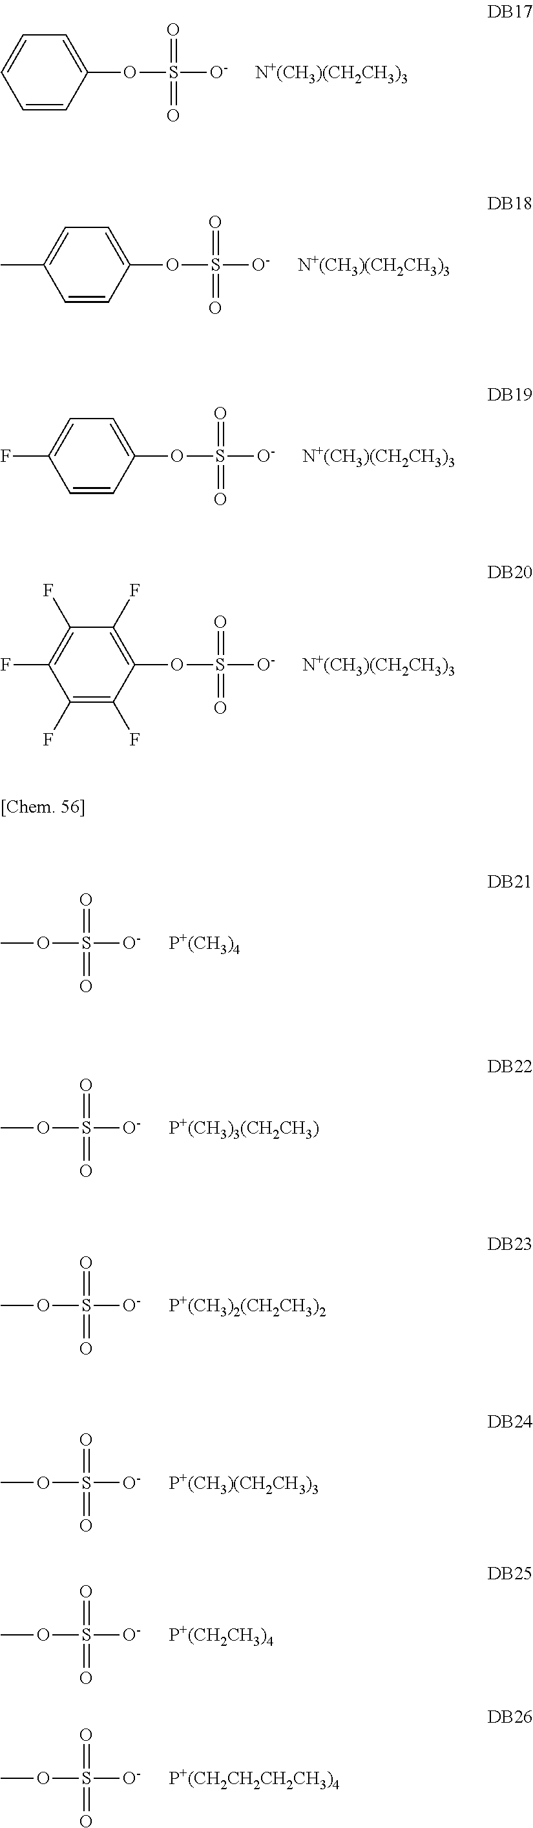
O(S([O-])(=O)=O)C1=CC=CC=C1.[N+(CH3)(CH2CH3)3].O(S([O-])(=O)=O)C1=CC=C(C)C=C1.[N+(CH3)(CH2CH3)3].O(S([O-])(=O)=O)C1=CC=C(F)C=C1.[N+(CH3)(CH2CH3)3].O(S([O-])(=O)=O)C1=C(F)C(F)=C(F)C(F)=C1F.[N+(CH3)(CH2CH3)3].O(S([O-])(=O)=O)C.[P+(CH3)4].O(S([O-])(=O)=O)C.[P+(CH3)3(CH2CH3)].O(S([O-])(=O)=O)C.[P+(CH3)2(CH2CH3)2].O(S([O-])(=O)=O)C.[P+(CH3)(CH2CH3)3].O(S([O-])(=O)=O)C.[P+(CH2CH3)4].O(S([O-])(=O)=O)C.[P+(CH2CH2CH2CH3)4]
